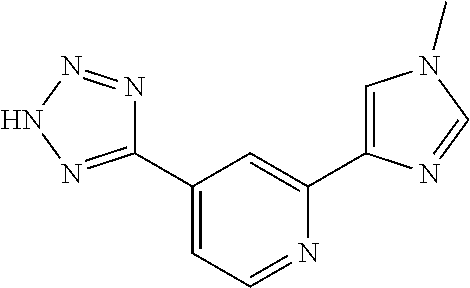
C1(C2=NNN=N2)=CC=NC(C2=CN(C)C=N2)=C1
